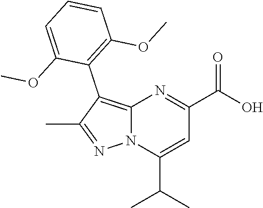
N12C(=C(C3=C(OC)C=CC=C3OC)C(C)=N1)N=C(C(O)=O)C=C2C(C)C
